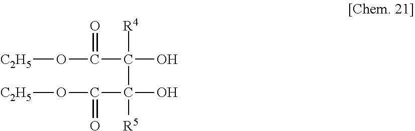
[C2H5]OC(C(O)([R4])C(O)([R5])C(=O)O[C2H5])=O
